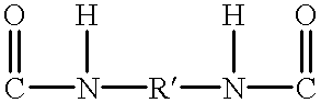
C(N([R]N(C=O)[H])[H])=O
